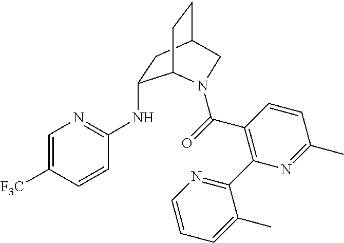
C1=C([F3C])C=CC(NC2CC3CCC2N(C(C2=C(C4=NC=CC=C4C)N=C(C)C=C2)=O)C3)=N1
